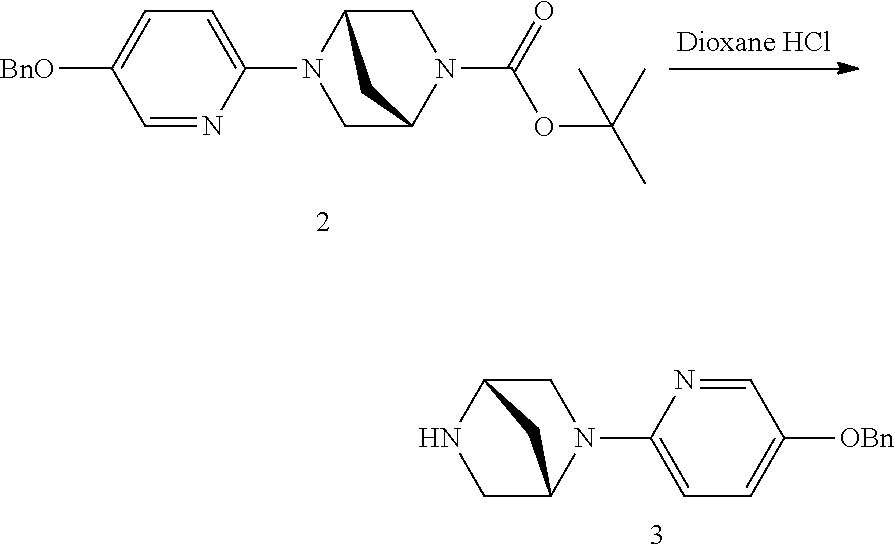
C1C2NCC(N1C1=CC=C([OBn])C=N1)C2.C1=C(N2CC3N(C(OC(C)(C)C)=O)CC2C3)N=CC([BnO])=C1
